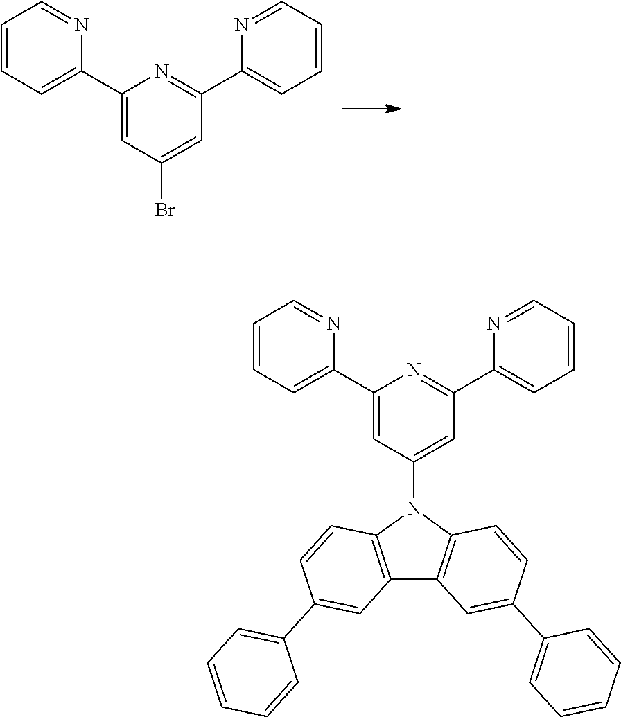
C1=CC=C(C2=CC(Br)=CC(C3=CC=CC=N3)=N2)N=C1.C1=CC=C(C2=CC(N3C4=C(C5=C3C=CC(C3=CC=CC=C3)=C5)C=C(C3=CC=CC=C3)C=C4)=CC(C3=CC=CC=N3)=N2)N=C1
